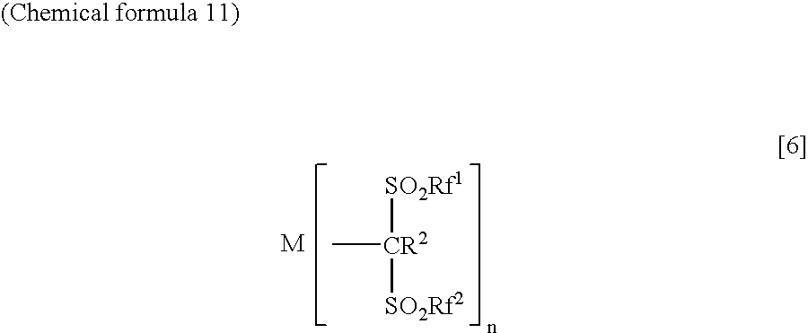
C[CR2]([SO2Rf1])[SO2Rf2]
